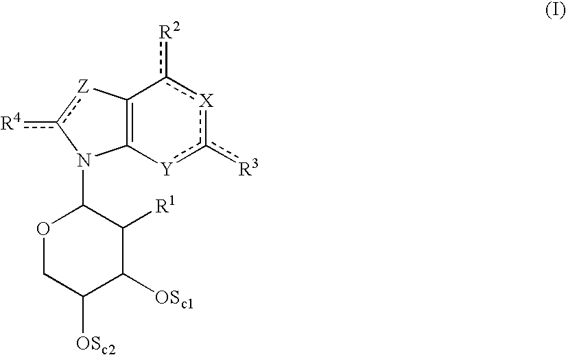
C12=C([Y]c([R3])[X]c1[R2])N(C1OCC([OSc2])C([OSc1])C1[R1])c([R4])[Z]2
